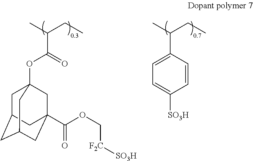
C(C(C1=CC=C([SO3H])C=C1)C)C.C(C(C(OC12CC3CC(CC(C(OC[F2C][SO3H])=O)(C1)C3)C2)=O)C)C
